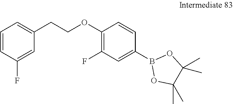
C1=CC(F)=CC(CCOC2=C(F)C=C(B3OC(C)(C)C(C)(C)O3)C=C2)=C1
